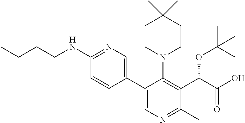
C1(NCCCC)=NC=C(C2=CN=C(C)C(C(C(O)=O)OC(C)(C)C)=C2N2CCC(C)(C)CC2)C=C1
